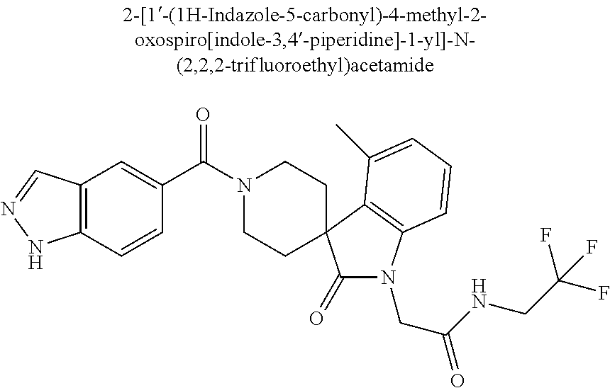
N1(C(C2=CC3=C(C=C2)NN=C3)=O)CCC2(CC1)C(=O)N(CC(NCC(F)(F)F)=O)C1=C2C(C)=CC=C1
